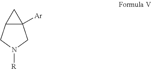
C12C([Ar])(C1)CN([R])C2
